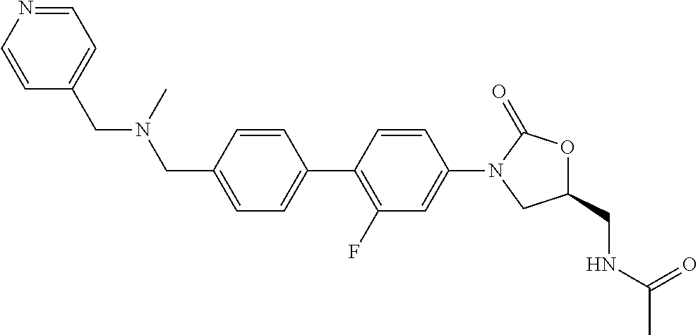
C1=CN=CC=C1CN(CC1=CC=C(C2=C(F)C=C(N3CC(CNC(C)=O)OC3=O)C=C2)C=C1)C
